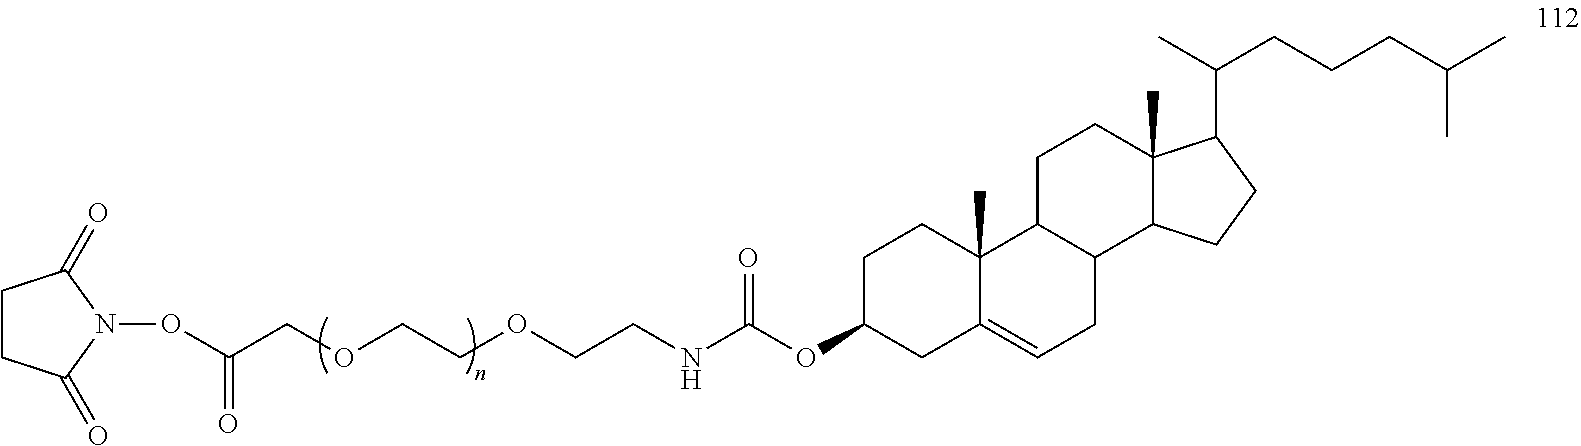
C1C(OC(NCCOCCOCC(ON2C(=O)CCC2=O)=O)=O)CC2=CCC3C(C2(C)C1)CCC1(C)C3CCC1C(C)CCCC(C)C
